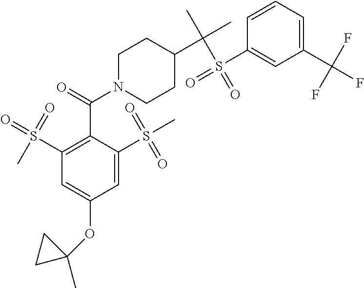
C1(C(=O)N2CCC(C(C)(C)S(=O)(C3=CC(C(F)(F)F)=CC=C3)=O)CC2)=C(S(=O)(=O)C)C=C(OC2(C)CC2)C=C1S(C)(=O)=O
